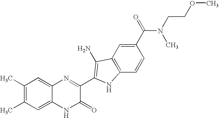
C1=C2C(=CC(C)=C1C)N=C(C1=C(N)C3=C(C=CC(C(=O)N(C)CCOC)=C3)N1)C(=O)N2
